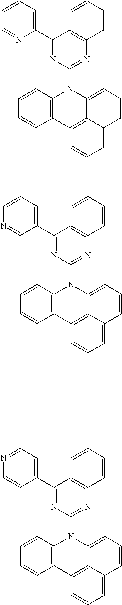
C1(C2=CC=CC=N2)=NC(N2C3=C(C4=C5C2=CC=CC5=CC=C4)C=CC=C3)=NC2=C1C=CC=C2.C1(C2=CC=CN=C2)=NC(N2C3=C(C4=C5C2=CC=CC5=CC=C4)C=CC=C3)=NC2=C1C=CC=C2.C1(C2=CC=NC=C2)=NC(N2C3=C(C4=C5C2=CC=CC5=CC=C4)C=CC=C3)=NC2=C1C=CC=C2
